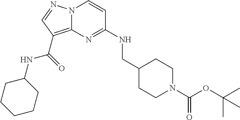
N1(C(OC(C)(C)C)=O)CCC(CNC2=NC3=C(C(NC4CCCCC4)=O)C=NN3C=C2)CC1
